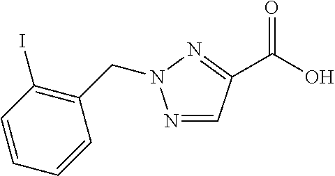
N1=CC(C(O)=O)=NN1CC1=C(I)C=CC=C1
